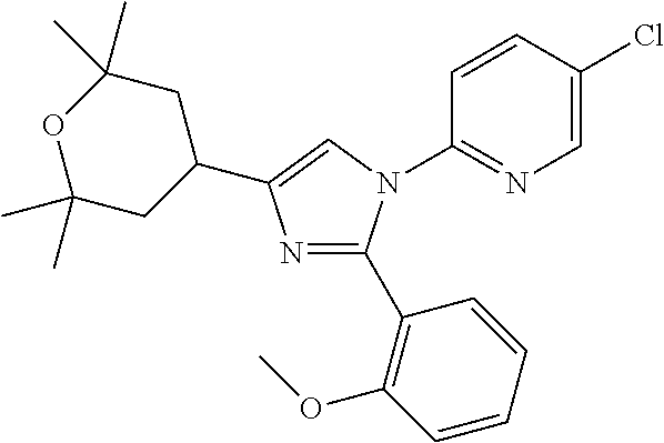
N1=C(C2=C(OC)C=CC=C2)N(C2=NC=C(Cl)C=C2)C=C1C1CC(C)(C)OC(C)(C)C1
